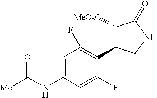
C1([MeO2C])C(C2=C(F)C=C(NC([Me])=O)C=C2F)CNC1=O
